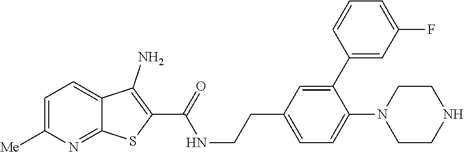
C1=C([Me])N=C2C(=C1)C(N)=C(C(=O)NCCC1=CC=C(N3CCNCC3)C(C3=CC(F)=CC=C3)=C1)S2
